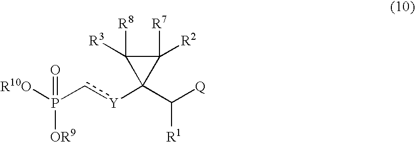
[R10O]P(c[Y]C1(C([Q])[R1])C([R8])([R3])C1([R7])[R2])([OR9])=O
